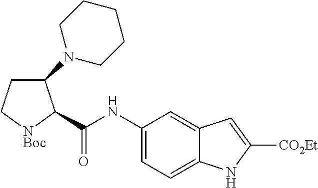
C1(N2CCCCC2)CC[NBoc]C1C(NC1=CC=C2C(=C1)C=C([CO2Et])N2)=O
